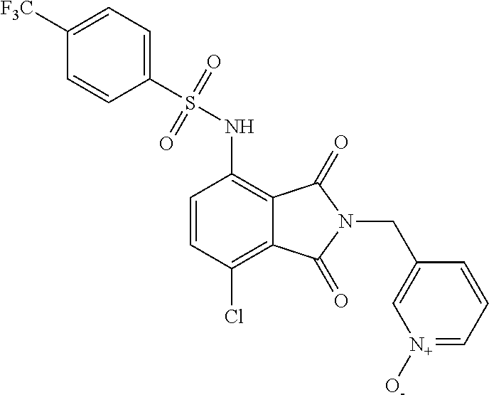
C1=CC(Cl)=C2C(=C1NS(C1=CC=C([F3C])C=C1)(=O)=O)C(=O)N(CC1=C[N+]([O-])=CC=C1)C2=O
